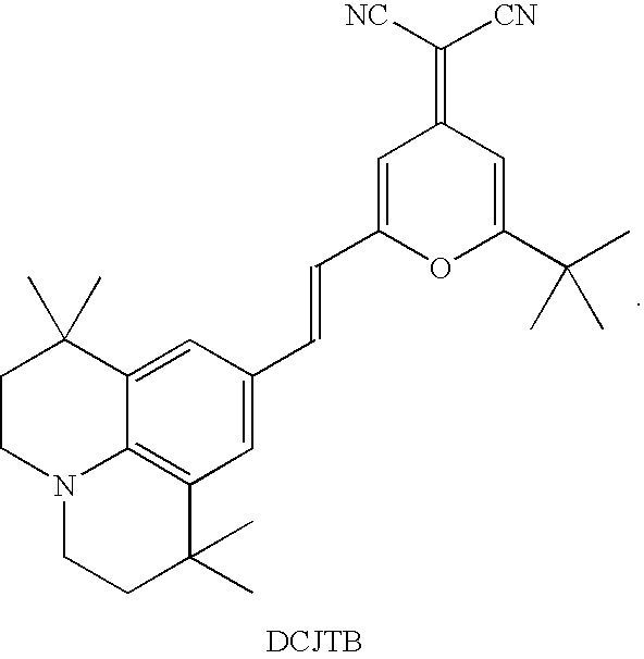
C12=CC(C=CC3=CC(=C([NC])[CN])C=C(C(C)(C)C)O3)=CC3=C1N(CCC2(C)C)CCC3(C)C
